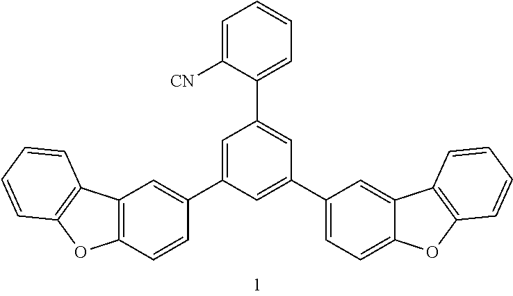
C1=C([CN])C(C2=CC(C3=CC=C4C(=C3)C3=C(O4)C=CC=C3)=CC(C3=CC4=C(C=C3)OC3=C4C=CC=C3)=C2)=CC=C1
